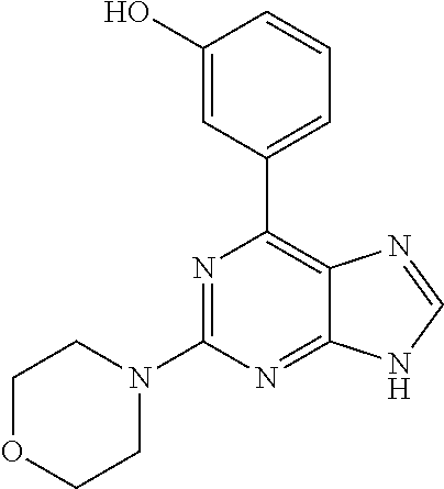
N1=C(N2CCOCC2)N=C2C(=C1C1=CC=CC(O)=C1)N=CN2
